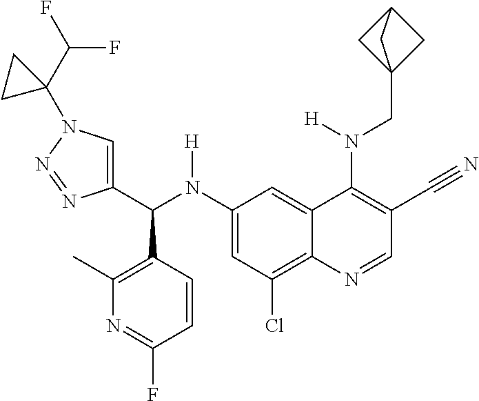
C1(N(C(C2=CN(C3(C(F)F)CC3)N=N2)C2=C(C)N=C(F)C=C2)[H])=CC(Cl)=C2C(=C1)C(N(CC13CC(C1)C3)[H])=C(C#N)C=N2
